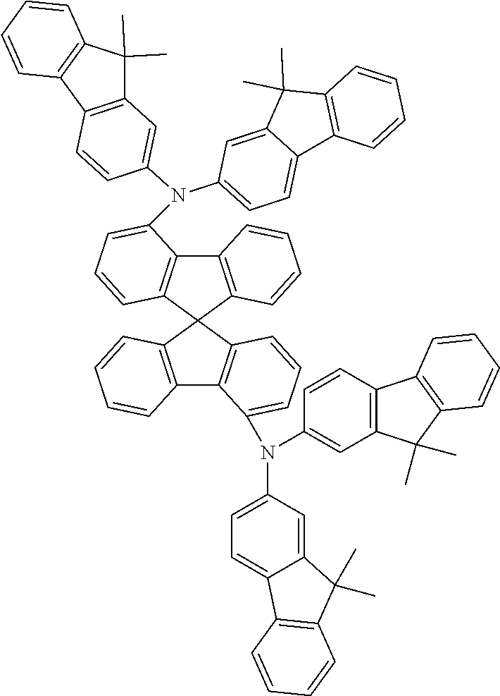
C1(N(C2=CC=C3C(=C2)C(C)(C)C2=C3C=CC=C2)C2=CC=CC3=C2C2=C(C34C3=C(C5=C4C=CC=C5)C(N(C4=CC5=C(C=C4)C4=C(C5(C)C)C=CC=C4)C4=CC=C5C(=C4)C(C)(C)C4=C5C=CC=C4)=CC=C3)C=CC=C2)=CC2=C(C=C1)C1=C(C2(C)C)C=CC=C1
